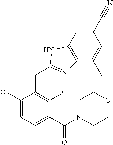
C1(C#N)=CC2=C(C(C)=C1)N=C(CC1=C(Cl)C(C(N3CCOCC3)=O)=CC=C1Cl)N2
